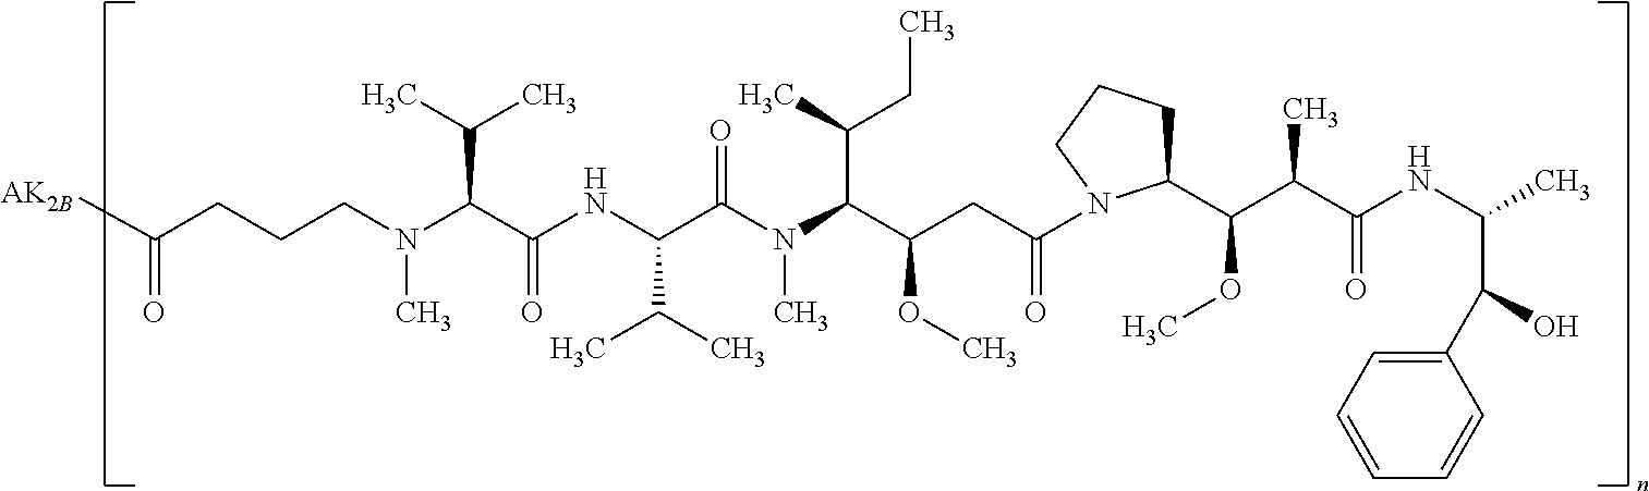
N(C(C(NC(C(N(C(C(CC(=O)N1C(C(C(C(NC(C)C(O)C2=CC=CC=C2)=O)C)OC)CCC1)OC)C(C)CC)C)=O)C(C)C)=O)C(C)C)(C)CCCC([AK2B])=O
